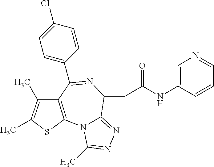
C(C1C2=NN=C(C)N2C2=C(C(C3=CC=C(Cl)C=C3)=N1)C(C)=C(C)S2)C(NC1=CN=CC=C1)=O
